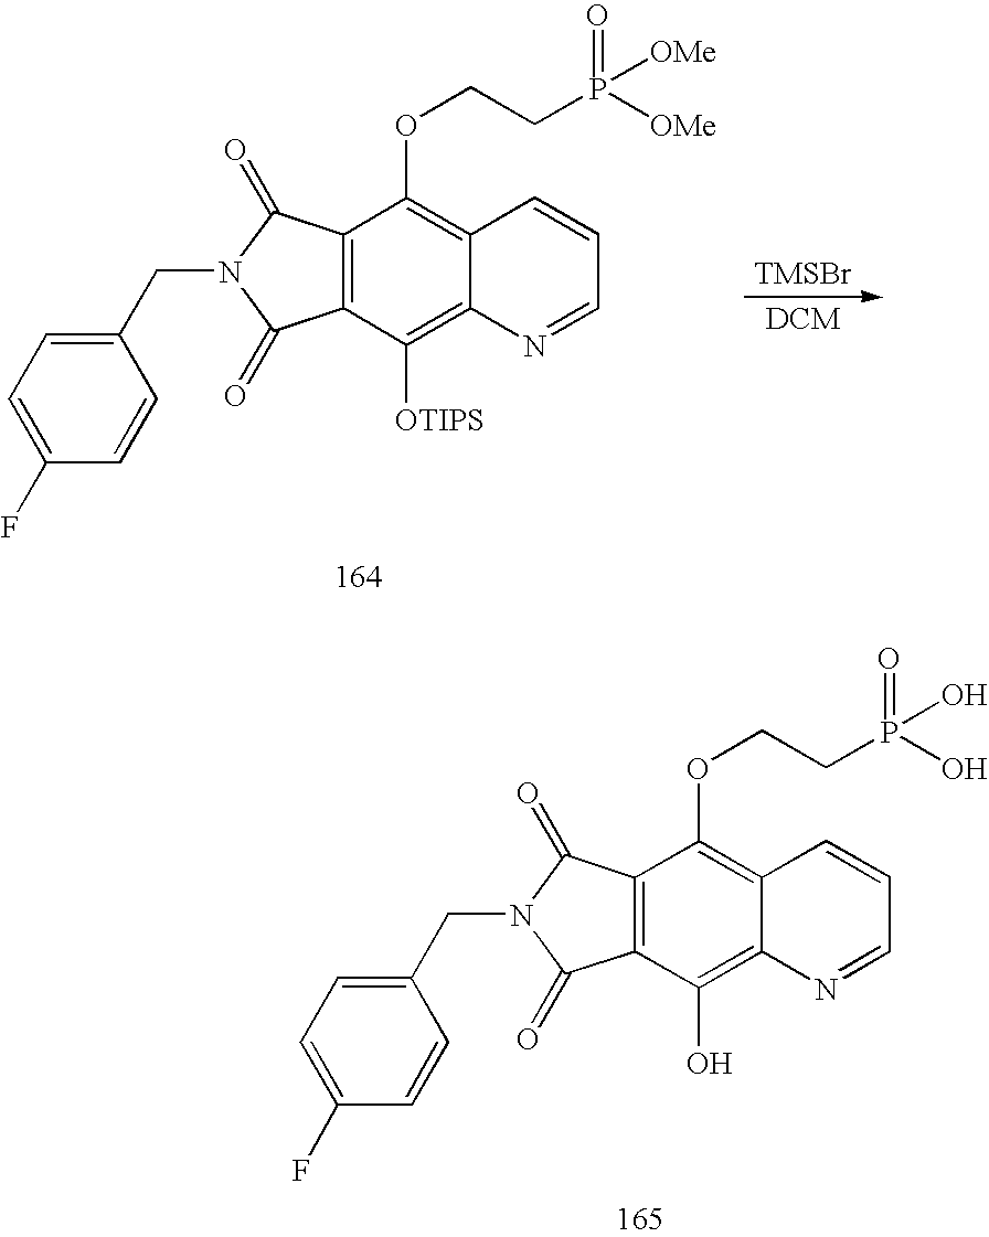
[TMSBr].C1(F)=CC=C(CN2C(=O)C3=C(C2=O)C(OCCP([OMe])(=O)[OMe])=C2C(=C3[OTIPS])N=CC=C2)C=C1.C1(F)=CC=C(CN2C(=O)C3=C(C2=O)C(OCCP(O)(=O)O)=C2C(=C3O)N=CC=C2)C=C1
